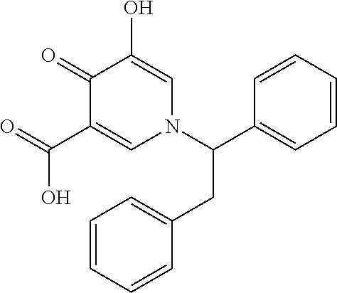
O=C(C1=CN(C(CC2=CC=CC=C2)C2=CC=CC=C2)C=C(O)C1=O)O
